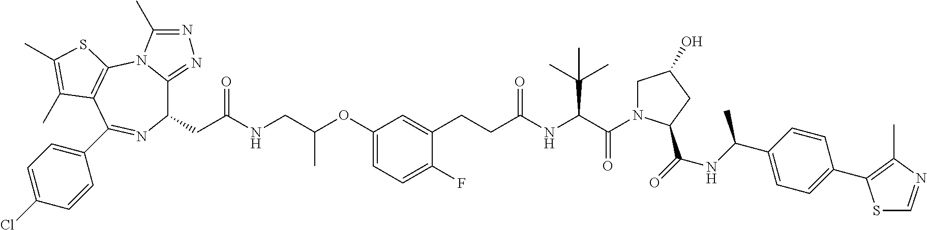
C1(CC(NCC(OC2=CC=C(F)C(CCC(NC(C(=O)N3CC(O)CC3C(=O)NC(C3=CC=C(C4=C(C)N=CS4)C=C3)C)C(C)(C)C)=O)=C2)C)=O)C2=NN=C(C)N2C2=C(C(C3=CC=C(Cl)C=C3)=N1)C(C)=C(C)S2
